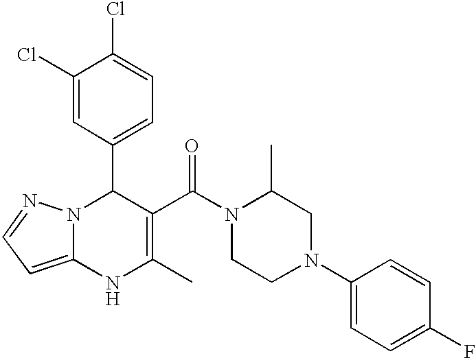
C1(Cl)=CC(C2N3C(=CC=N3)NC(C)=C2C(=O)N2CCN(C3=CC=C(F)C=C3)CC2C)=CC=C1Cl
